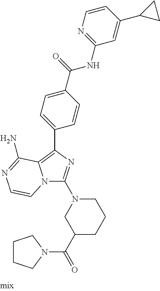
N1(C(C2CCCN(C3=NC(C4=CC=C(C(=O)NC5=NC=CC(C6CC6)=C5)C=C4)=C4N3C=CN=C4N)C2)=O)CCCC1
